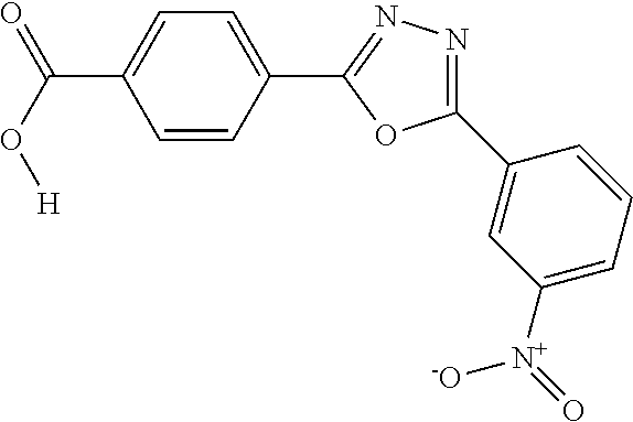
C(O[H])(C1=CC=C(C2=NN=C(C3=CC([N+]([-O])=O)=CC=C3)O2)C=C1)=O
